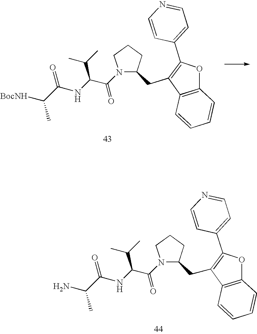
N1(C(C(C(C)C)NC(C([BocNH])C)=O)=O)C(CC2=C(C3=CC=NC=C3)OC3=C2C=CC=C3)CCC1.N1(C(C(C(C)C)NC(C(N)C)=O)=O)C(CC2=C(C3=CC=NC=C3)OC3=C2C=CC=C3)CCC1
